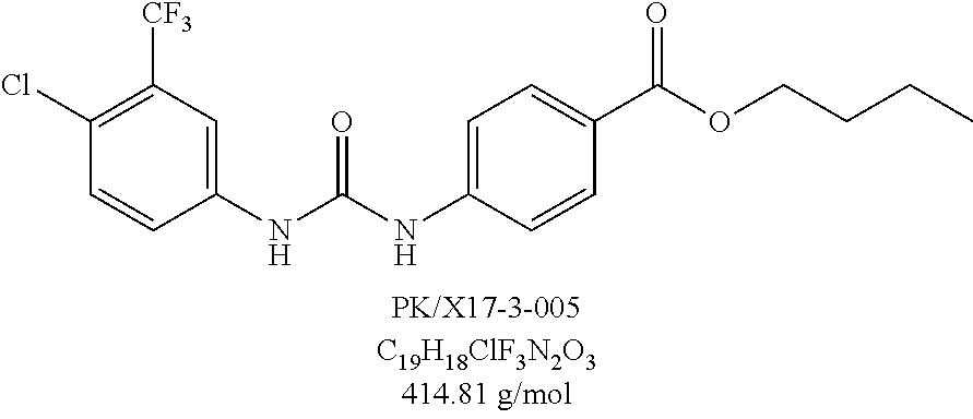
C1(Cl)=C([CF3])C=C(NC(NC2=CC=C(C(OCCCC)=O)C=C2)=O)C=C1
